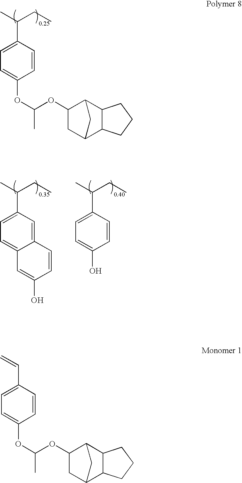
CC(CC)C1=CC=C(OC(C)OC2CC3C4C(C2C3)CCC4)C=C1.CC(CC)C1=CC=C2C(=C1)C=CC(O)=C2.CC(CC)C1=CC=C(O)C=C1.C=CC1=CC=C(OC(C)OC2CC3C4C(C2C3)CCC4)C=C1
